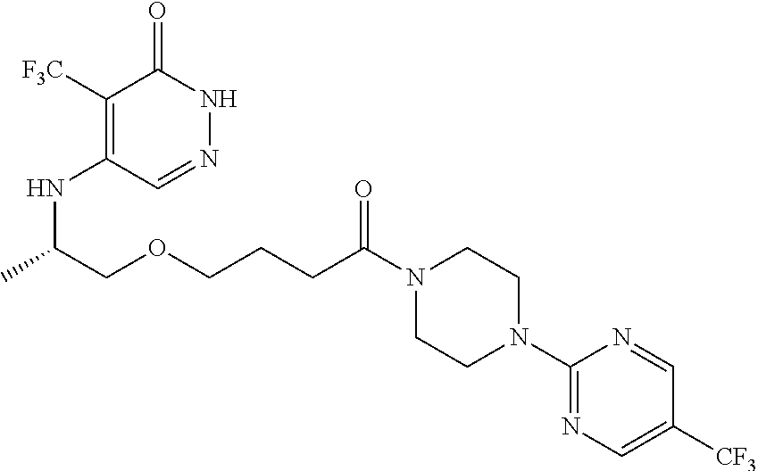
N(C(C)COCCCC(N1CCN(C2=NC=C([CF3])C=N2)CC1)=O)C1=C([F3C])C(=O)NN=C1
